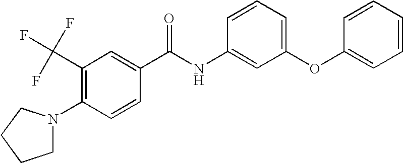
C1(C(F)(F)F)=C(N2CCCC2)C=CC(C(NC2=CC(OC3=CC=CC=C3)=CC=C2)=O)=C1
